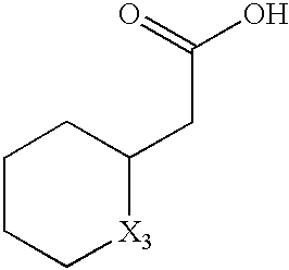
C1CC[X3]C(CC(O)=O)C1
